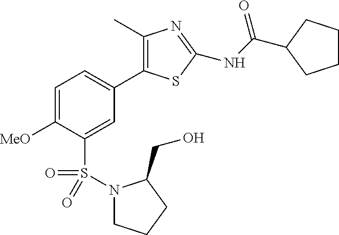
C1(C)=C(C2=CC=C([MeO])C(S(=O)(=O)N3CCCC3CO)=C2)SC(NC(=O)C2CCCC2)=N1
